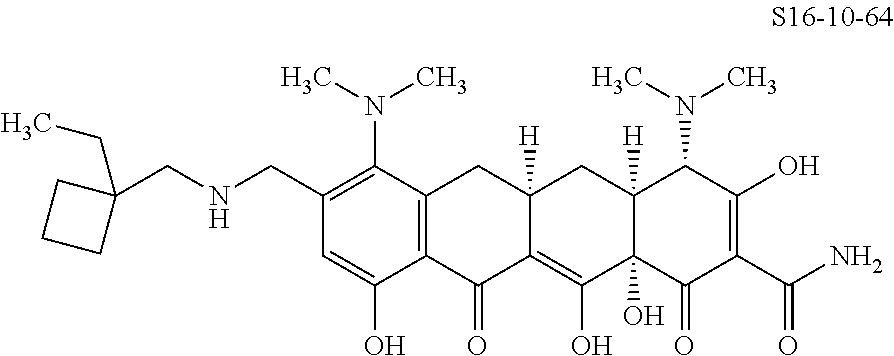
C1(CNCC2(CC)CCC2)=C(N(C)C)C2=C(C(O)=C1)C(=O)C1=C(O)C3(O)C([H])(CC1([H])C2)C(N(C)C)C(O)=C(C(N)=O)C3=O
